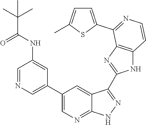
C1=NC=C(C2=CN=C3C(=C2)C(C2=NC4=C(N2)C=CN=C4C2=CC=C(C)S2)=NN3)C=C1NC(C(C)(C)C)=O
